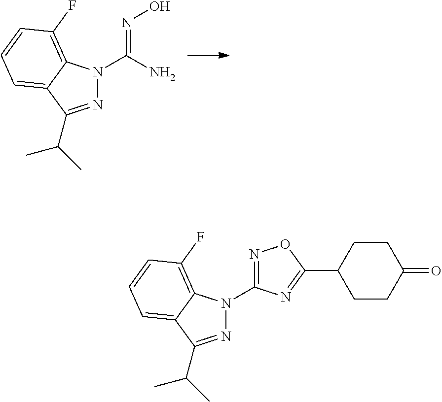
C(=NO)(N)N1N=C(C(C)C)C2=CC=CC(F)=C12.N1=C(N2N=C(C(C)C)C3=CC=CC(F)=C23)N=C(C2CCC(=O)CC2)O1
